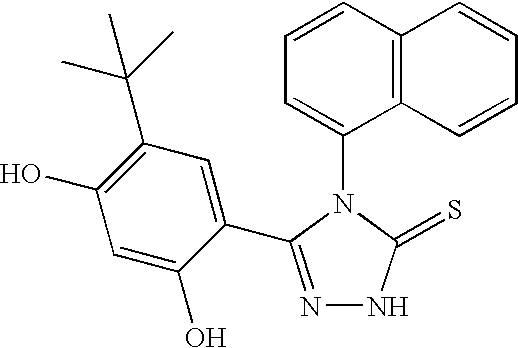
C1=CC2=C(C(N3C(=S)NN=C3C3=CC(C(C)(C)C)=C(O)C=C3O)=C1)C=CC=C2
